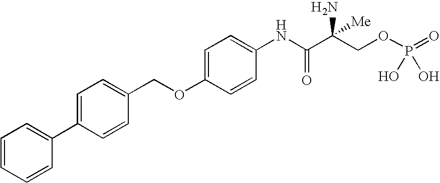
C1=CC=CC(C2=CC=C(COC3=CC=C(NC(C(COP(=O)(O)O)([Me])N)=O)C=C3)C=C2)=C1
